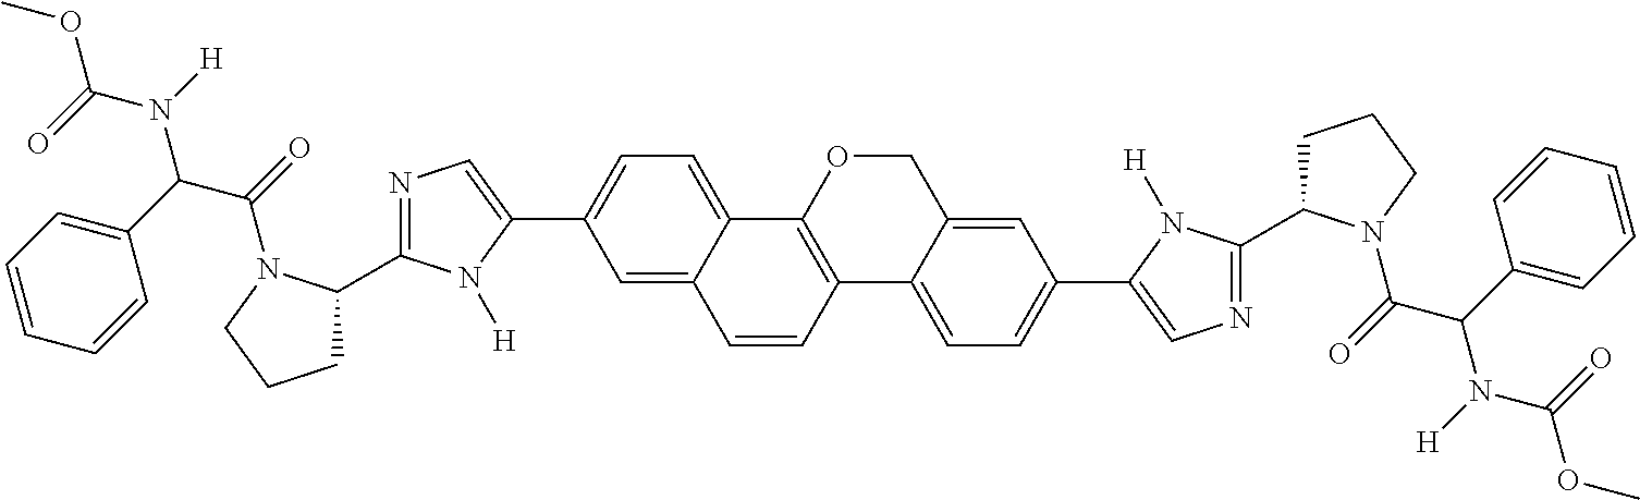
O=C(N([H])C(C(=O)N1C(C2=NC=C(C3=CC=C4C(=C3)C=CC3=C4OCC4=CC(C5=CN=C(C6CCCN6C(=O)C(N([H])C(=O)OC)C6=CC=CC=C6)N5[H])=CC=C34)N2[H])CCC1)C1=CC=CC=C1)OC
